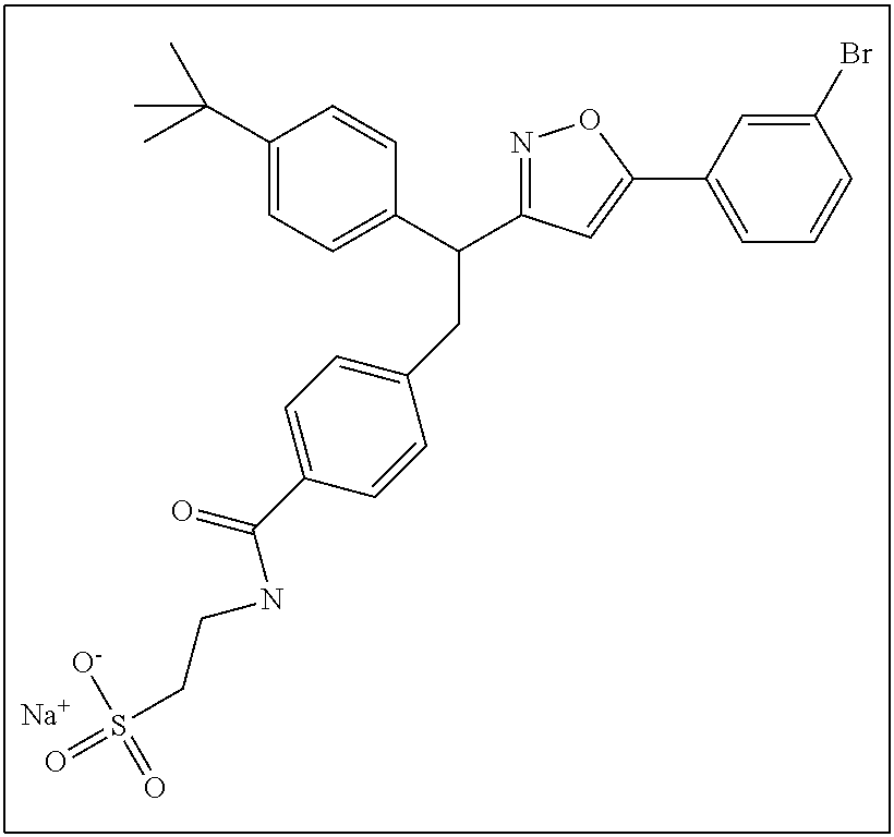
[Na].C1=C(C2=CC(C(C3=CC=C(C(C)(C)C)C=C3)CC3=CC=C(C(=O)NCCS(=O)([O-])=O)C=C3)=NO2)C=C(Br)C=C1
